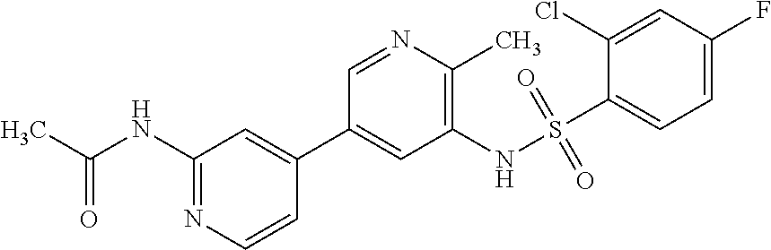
CC(NC1=NC=CC(C2=CC(NS(C3=CC=C(F)C=C3Cl)(=O)=O)=C(C)N=C2)=C1)=O
